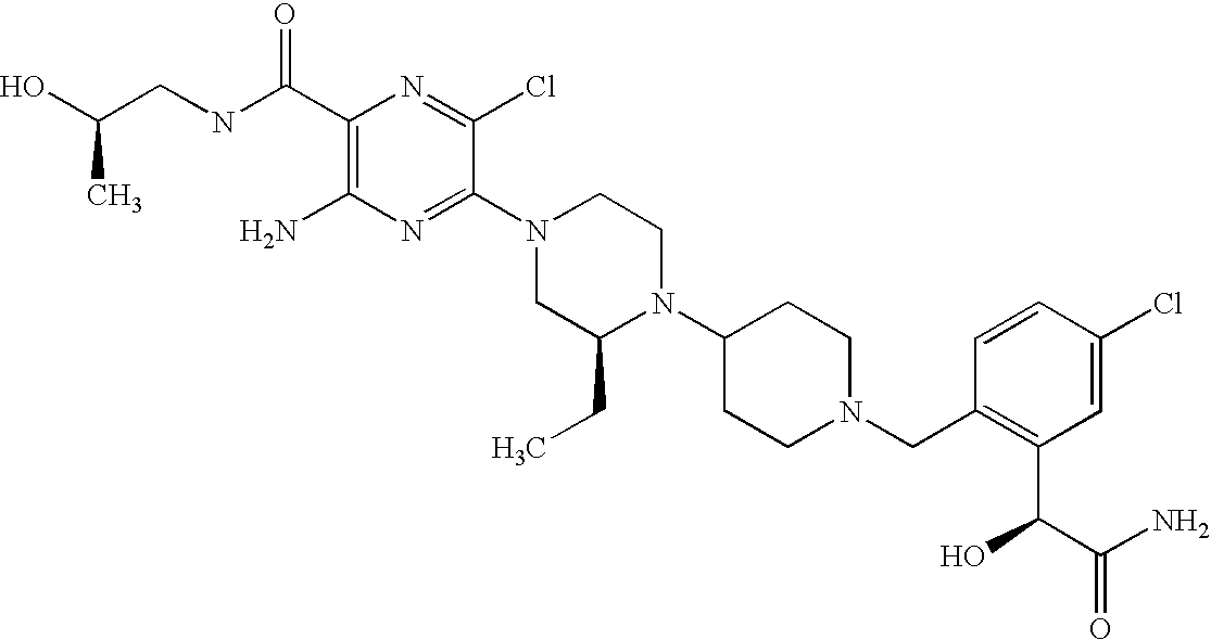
C1(C(NCC(O)C)=O)=C(N)N=C(N2CC(CC)N(C3CCN(CC4=C(C(C(=O)N)O)C=C(Cl)C=C4)CC3)CC2)C(Cl)=N1
